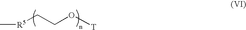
C[R5]CCO[T]
